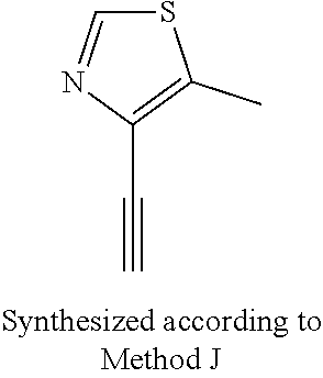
S1C=NC(C#C)=C1C
